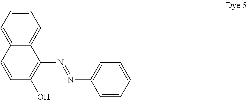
C1=CC=CC=C1N=NC1=C(O)C=CC2=CC=CC=C12
